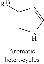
C1([R13])=CNC=N1
